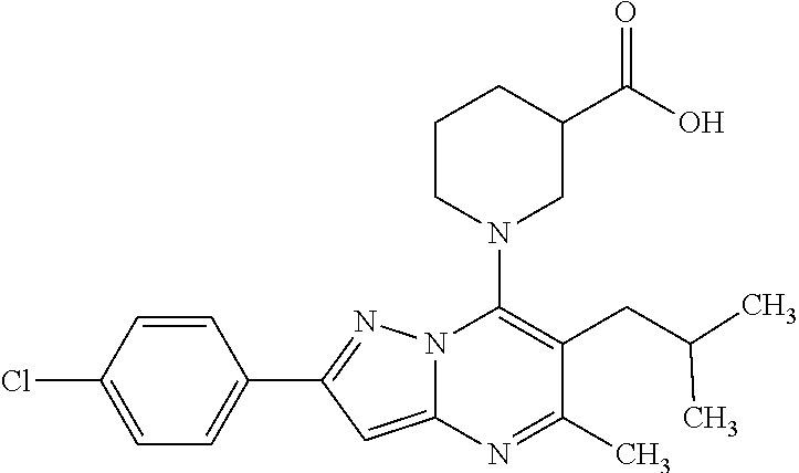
C1=CC(Cl)=CC=C1C1=NN2C(=C1)N=C(C)C(CC(C)C)=C2N1CC(C(O)=O)CCC1
